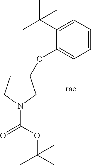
C1(OC2=CC=CC=C2C(C)(C)C)CCN(C(=O)OC(C)(C)C)C1
